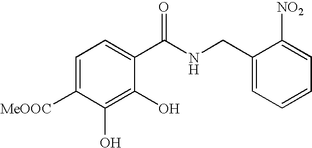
C1=C([MeOOC])C(O)=C(O)C(C(NCC2=CC=CC=C2[NO2])=O)=C1
